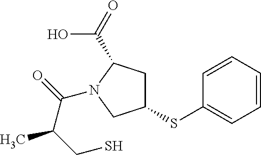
C1(SC2=CC=CC=C2)CC(C(=O)O)N(C(=O)C(CS)C)C1
